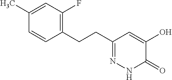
C1(C)=CC(F)=C(CCC2=NNC(=O)C(O)=C2)C=C1
